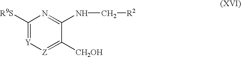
C1([R9S])=[Y][Z]=C([CH2OH])C(NC[R2])=N1
